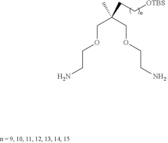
NCCOCC(COCC[NH2])(C)CC[OTBS]
